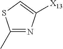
C1(C)=NC([X13])=CS1
